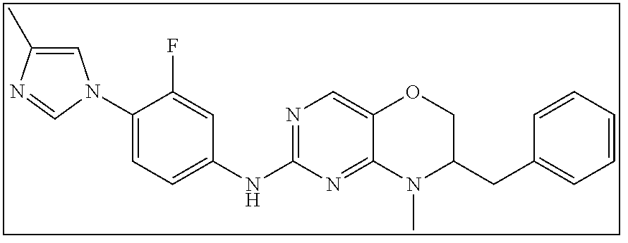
C1=C(C)N=CN1C1=CC=C(NC2=NC=C3C(=N2)N(C)C(CC2=CC=CC=C2)CO3)C=C1F
